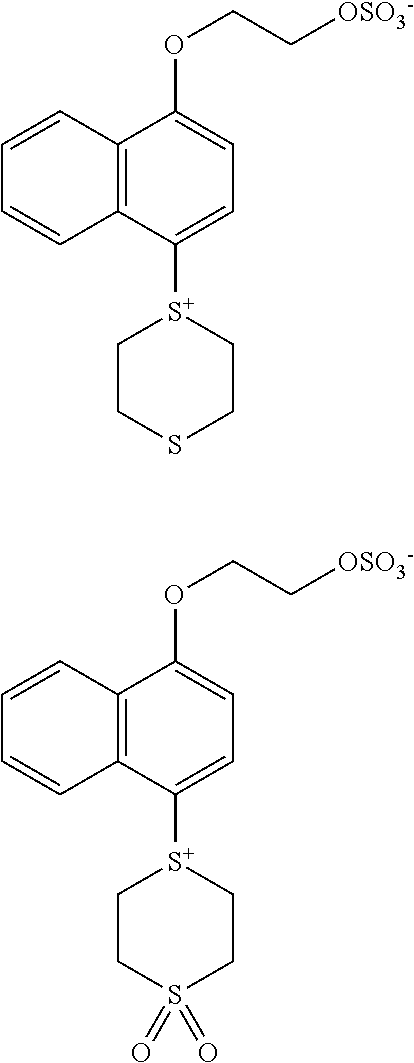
C12=C(C([S+]3CCSCC3)=CC=C1OCC[OSO3-])C=CC=C2.C12=C(C([S+]3CCS(=O)(=O)CC3)=CC=C1OCC[OSO3-])C=CC=C2
